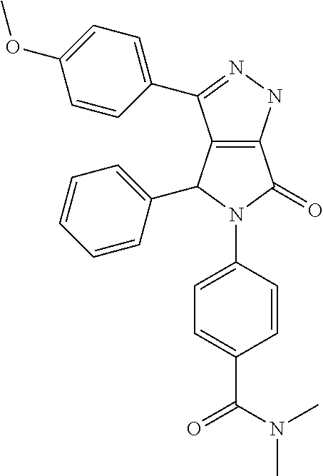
C12=C(NN=C1C1=CC=C(OC)C=C1)C(=O)N(C1=CC=C(C(=O)N(C)C)C=C1)C2C1=CC=CC=C1
